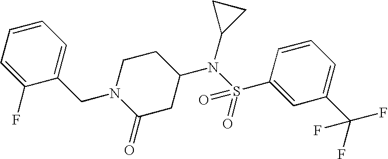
N1(CC2=CC=CC=C2F)C(=O)CC(N(S(C2=CC(C(F)(F)F)=CC=C2)(=O)=O)C2CC2)CC1
